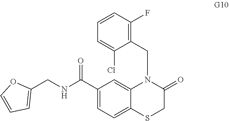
C1(C(NCC2=CC=CO2)=O)=CC=C2C(=C1)N(CC1=C(F)C=CC=C1Cl)C(=O)CS2
